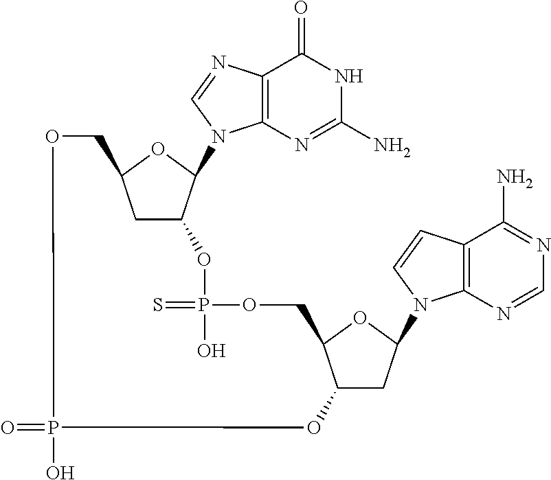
C12=C(N=CN1C1C3CC(O1)COP(O)(=O)OC1CC(N4C5=C(C(N)=NC=N5)C=C4)OC1COP(=S)(O)O3)C(=O)NC(N)=N2
